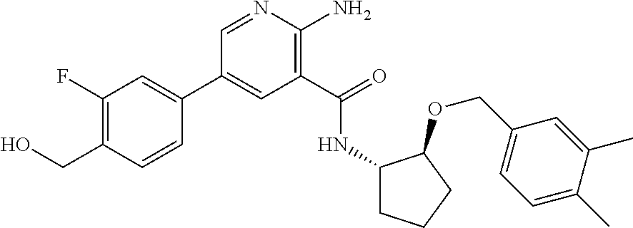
C1(C2=CC(F)=C(CO)C=C2)=CC(C(=O)NC2CCCC2OCC2=CC=C(C)C(C)=C2)=C(N)N=C1
